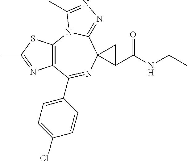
C12=C(N3C(=NN=C3C)C3(N=C1C1=CC=C(Cl)C=C1)C(C(NCC)=O)C3)SC(C)=N2
